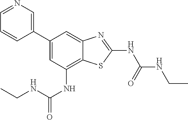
C1(C2=CN=CC=C2)=CC(NC(NCC)=O)=C2C(=C1)N=C(NC(NCC)=O)S2
